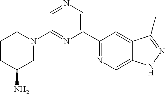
C1(C2=CN=CC(N3CCCC(N)C3)=N2)=NC=C2C(=C1)C(C)=NN2
